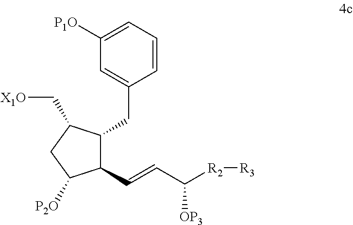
C1(C=CC([R2][R3])[OP3])C(CC2=CC([P1O])=CC=C2)C(C[X1O])CC1[P2O]
